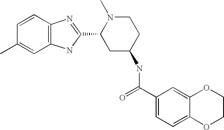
C1=CC2=C(C=C1C)NC(C1CC(NC(C3=CC=C4C(=C3)OCCO4)=O)CCN1C)=N2
